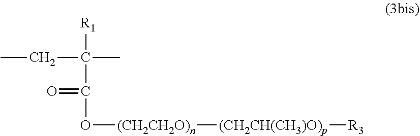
CCC(C)(C(=O)O[(CH2CH2O)n][(CH2CH(CH3)O)p][R3])[R1]
